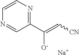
C1=CN=CC(C(=C[CN])[O-])=N1.[Na]
